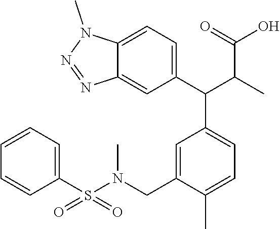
C12=CC=C(C(C(C)C(=O)O)C3=CC=C(C)C(CN(S(C4=CC=CC=C4)(=O)=O)C)=C3)C=C1N=NN2C
